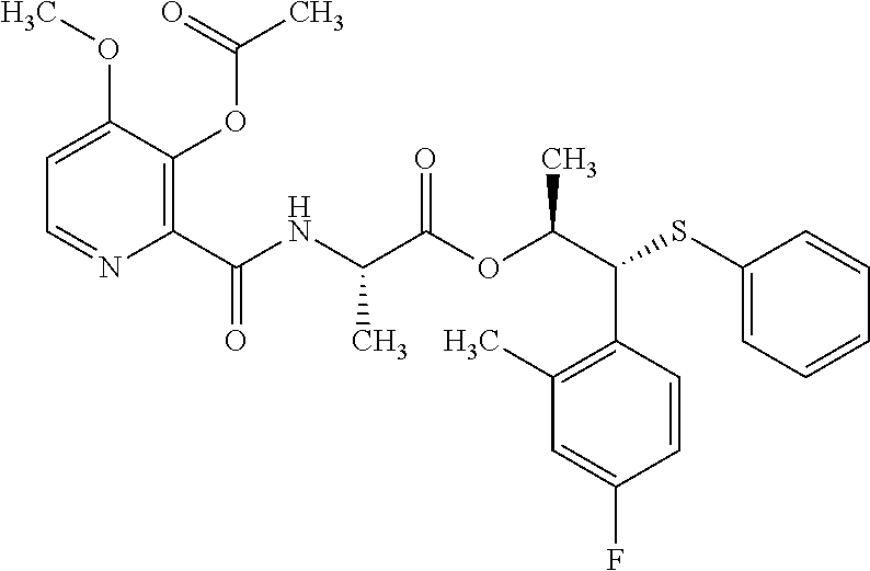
C1(C(=O)NC(C(OC(C(SC2=CC=CC=C2)C2=C(C)C=C(F)C=C2)C)=O)C)=C(OC(C)=O)C(OC)=CC=N1
